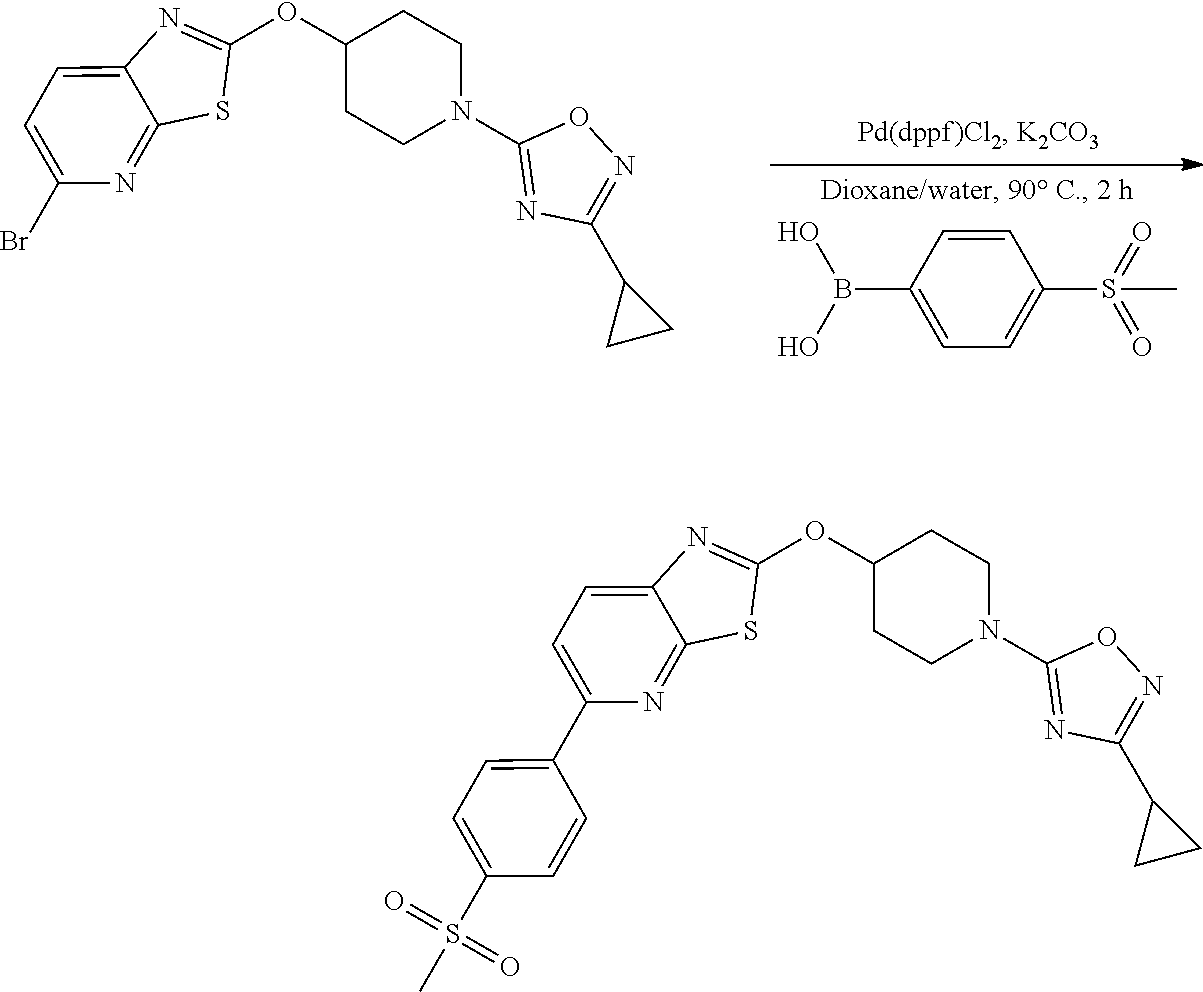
C1=CC(B(O)O)=CC=C1S(=O)(=O)C.C1CN(C2=NC(C3CC3)=NO2)CCC1OC1=NC2=CC=C(Br)N=C2S1.C1CN(C2=NC(C3CC3)=NO2)CCC1OC1=NC2=CC=C(C3=CC=C(S(=O)(=O)C)C=C3)N=C2S1
